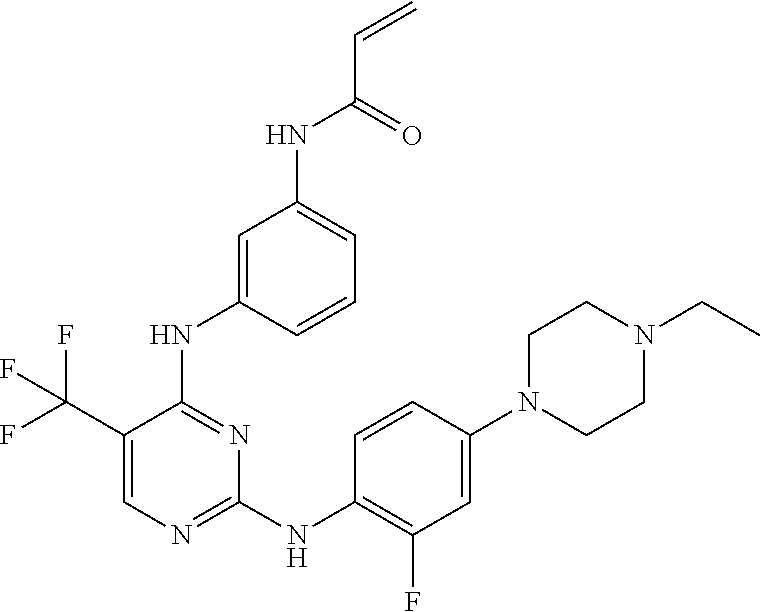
C1(C(F)(F)F)=CN=C(NC2=C(F)C=C(N3CCN(CC)CC3)C=C2)N=C1NC1=CC(NC(C=C)=O)=CC=C1
